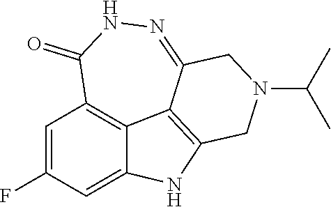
C1=C(F)C=C2C3=C1C(=O)NN=C1C3=C(CN(C(C)C)C1)N2
